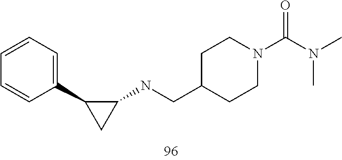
C1(C2CC2NCC2CCN(C(N(C)C)=O)CC2)=CC=CC=C1
